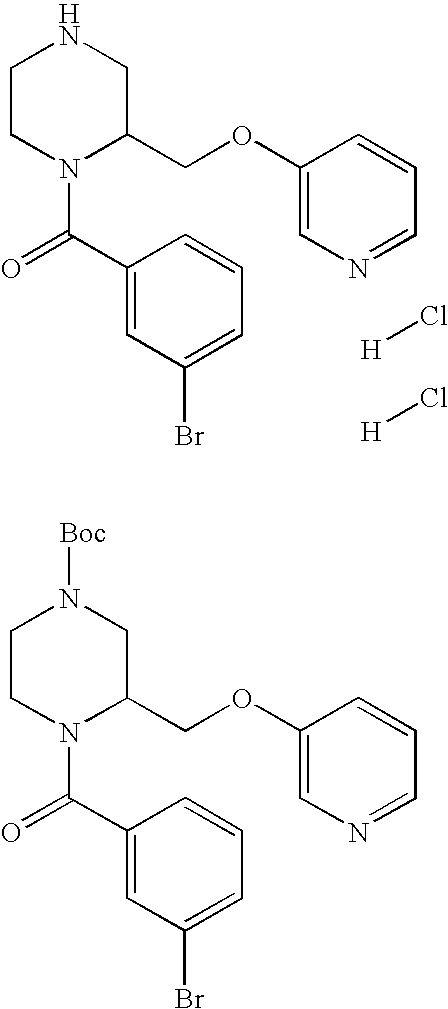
C1CN(C(=O)C2=CC(Br)=CC=C2)C(COC2=CN=CC=C2)CN1.[H]Cl.[H]Cl.C1CN(C(=O)C2=CC(Br)=CC=C2)C(COC2=CN=CC=C2)CN1[Boc]
